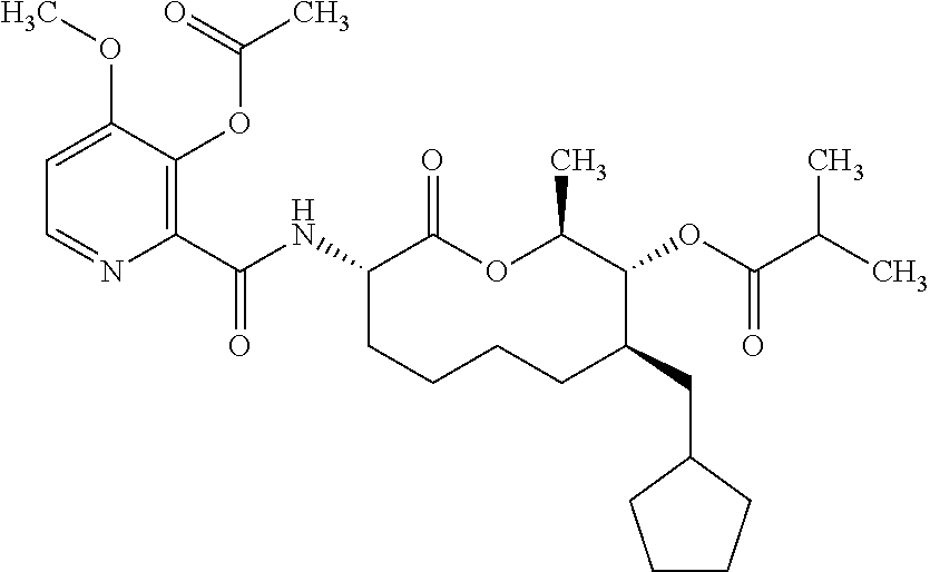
C1(C(NC2C(=O)OC(C)C(OC(C(C)C)=O)C(CC3CCCC3)CCCC2)=O)=C(OC(C)=O)C(OC)=CC=N1
